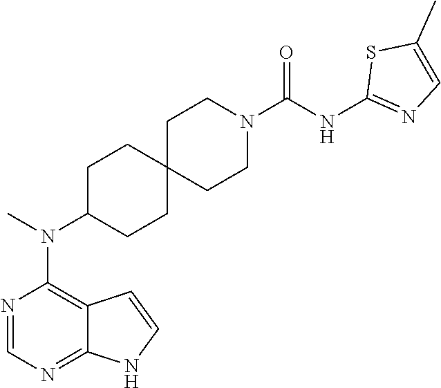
N1=CN=C2C(=C1N(C)C1CCC3(CC1)CCN(C(NC1=NC=C(C)S1)=O)CC3)C=CN2
